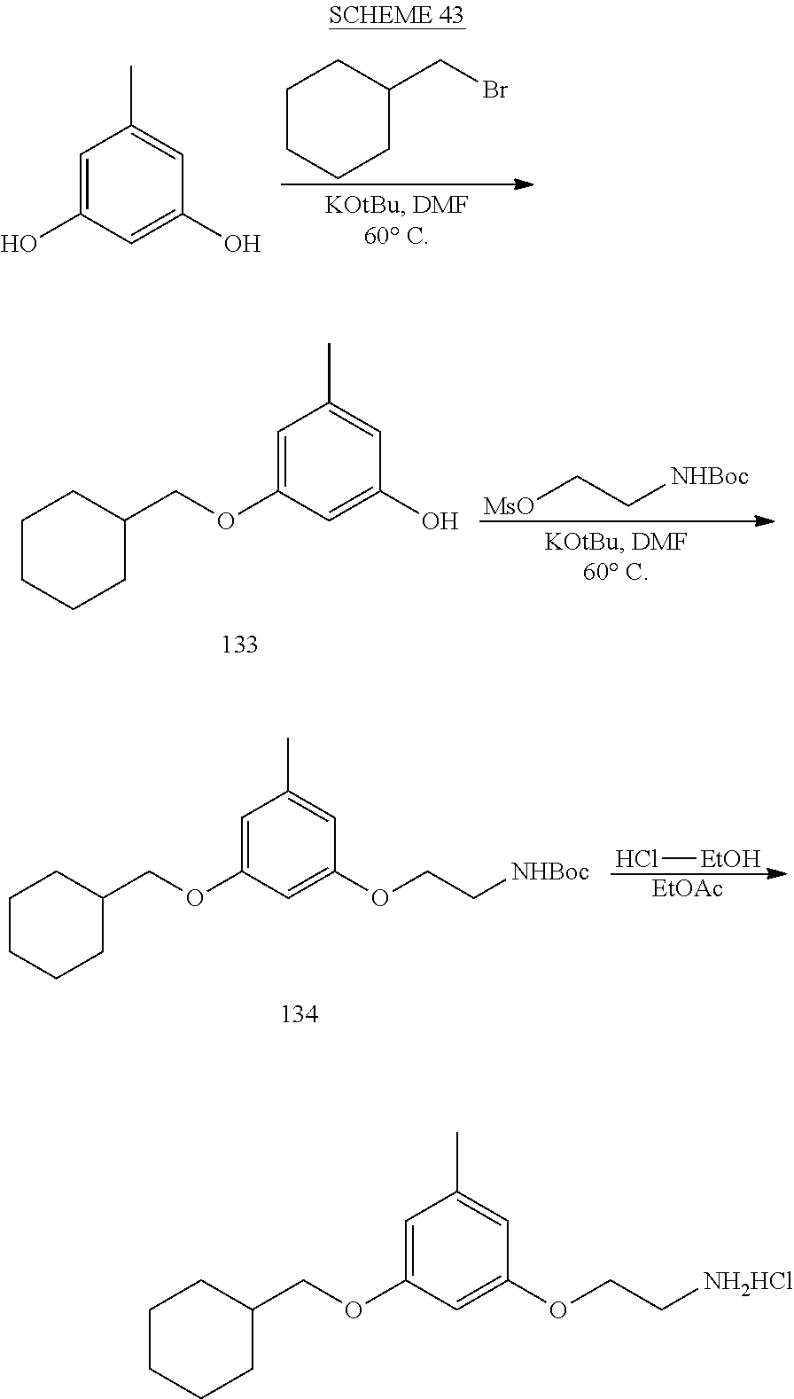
C1CCCC(CBr)C1.C1=C(O)C=C(O)C=C1C.C1=C(OCC2CCCCC2)C=C(O)C=C1C.[MsO]CC[NHBoc].Cl[EtOH].[EtOAc].C1=C(OCC2CCCCC2)C=C(OCC[NHBoc])C=C1C.C1=C(OCC2CCCCC2)C=C(OCC[NH2HCl])C=C1C
